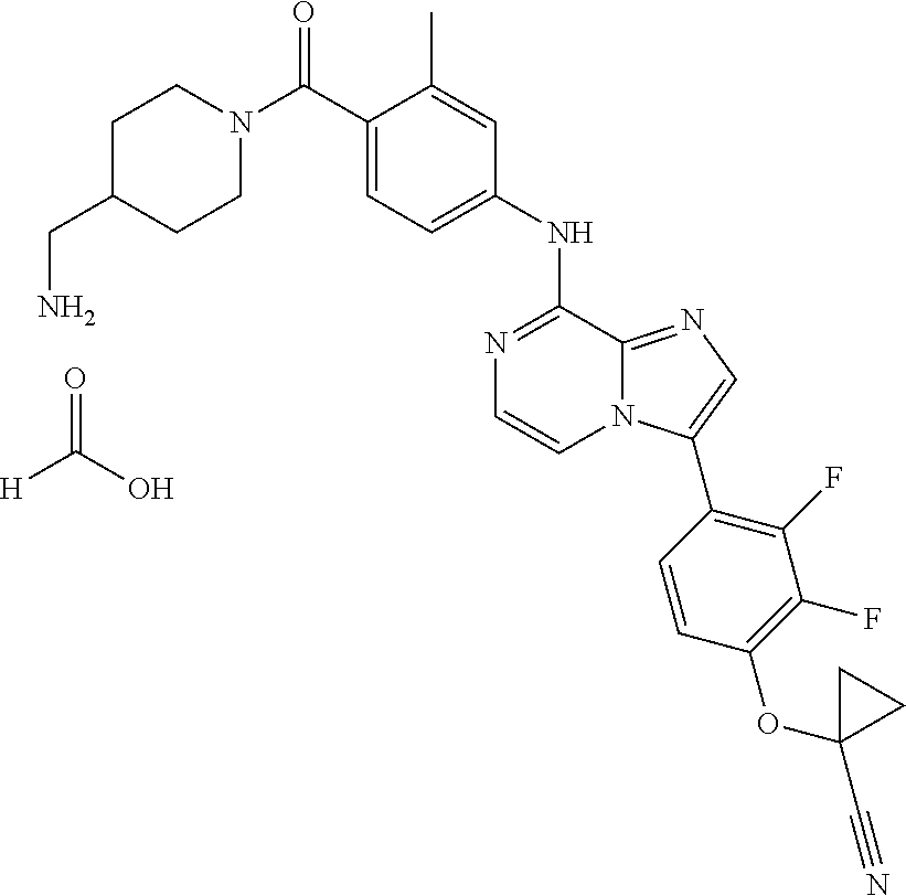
N1(C(C2=CC=C(NC3=NC=CN4C3=NC=C4C3=C(F)C(F)=C(OC4(C#N)CC4)C=C3)C=C2C)=O)CCC(CN)CC1.[H]C(O)=O
